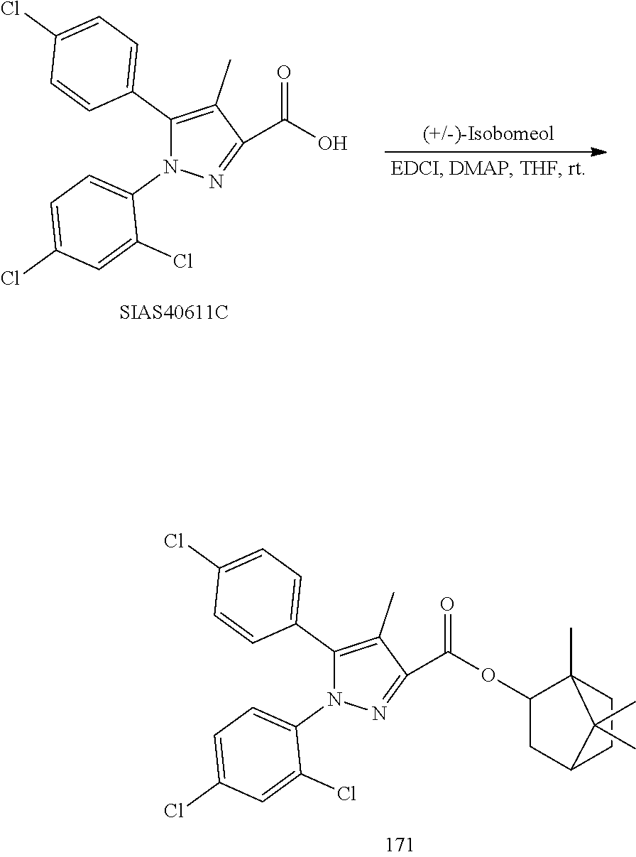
C1(C2=CC=C(Cl)C=C2)=C(C)C(C(O)=O)=NN1C1=CC=C(Cl)C=C1Cl.C1(C2=CC=C(Cl)C=C2)=C(C)C(C(OC2CC3CCC2(C)C3(C)C)=O)=NN1C1=CC=C(Cl)C=C1Cl
